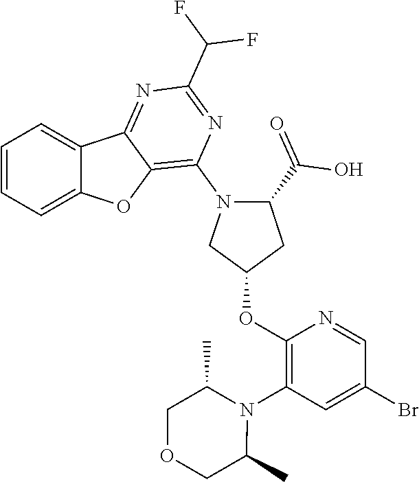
C1=CC=C2C(=C1)C1=NC(C(F)F)=NC(N3C(C(=O)O)CC(OC4=C(N5C(C)COCC5C)C=C(Br)C=N4)C3)=C1O2
